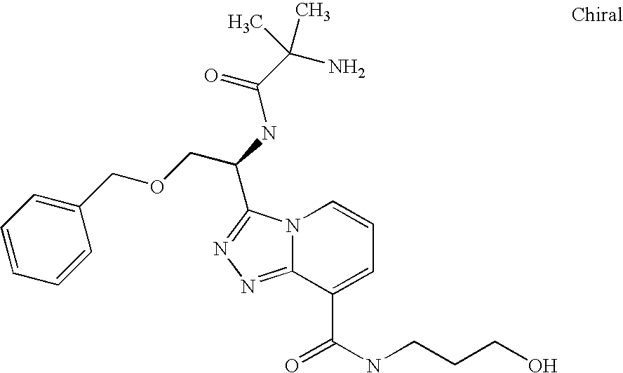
N12C(=NN=C1C(NC(C(N)(C)C)=O)COCC1=CC=CC=C1)C(C(NCCCO)=O)=CC=C2
